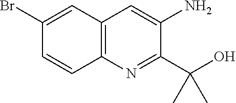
C12=C(N=C(C(O)(C)C)C(N)=C1)C=CC(Br)=C2
